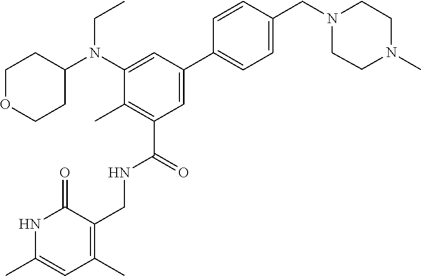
N(CC)(C1=CC(C2=CC=C(CN3CCN(C)CC3)C=C2)=CC(C(NCC2=C(C)C=C(C)NC2=O)=O)=C1C)C1CCOCC1
